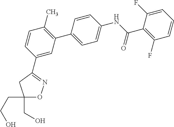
C1(CO)(CCO)ON=C(C2=CC(C3=CC=C(NC(C4=C(F)C=CC=C4F)=O)C=C3)=C(C)C=C2)C1
